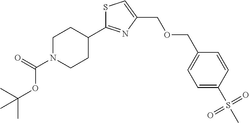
S1C(C2CCN(C(=O)OC(C)(C)C)CC2)=NC(COCC2=CC=C(S(C)(=O)=O)C=C2)=C1
